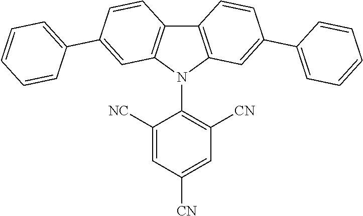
C12=C(N(C3=C([CN])C=C([CN])C=C3[NC])C3=C1C=CC(C1=CC=CC=C1)=C3)C=C(C1=CC=CC=C1)C=C2
